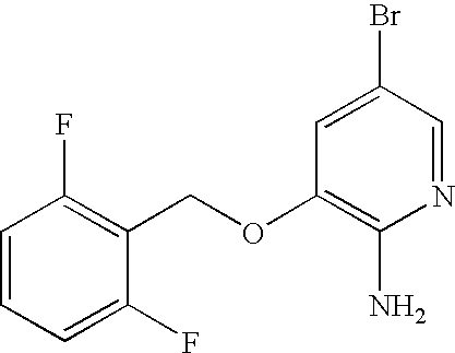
C1=CC=C(F)C(COC2=C(N)N=CC(Br)=C2)=C1F
